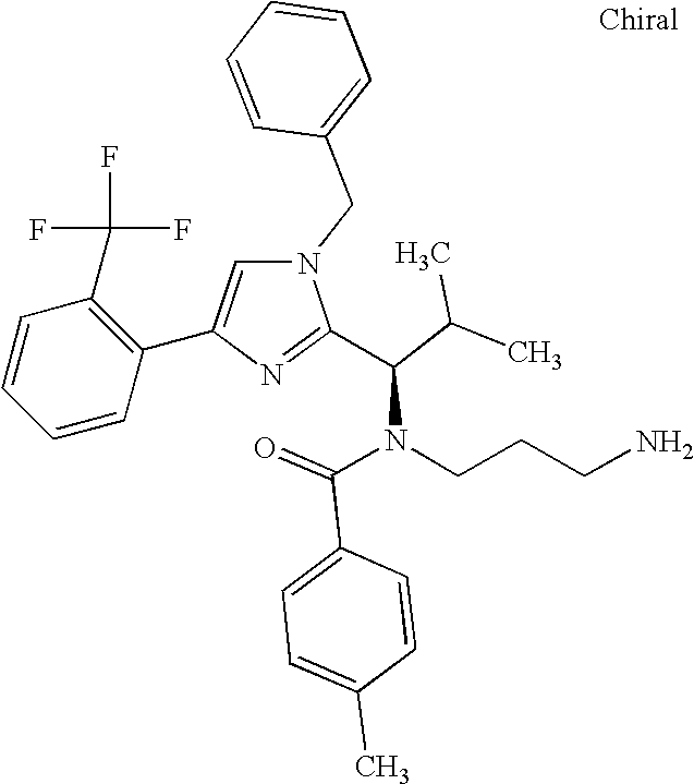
N1(CC2=CC=CC=C2)C=C(C2=C(C(F)(F)F)C=CC=C2)N=C1C(C(C)C)N(C(=O)C1=CC=C(C)C=C1)CCCN
